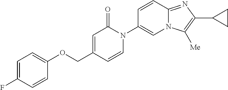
C1(OCC2=CC(=O)N(C3=CN4C(=NC(C5CC5)=C4[Me])C=C3)C=C2)=CC=C(F)C=C1
